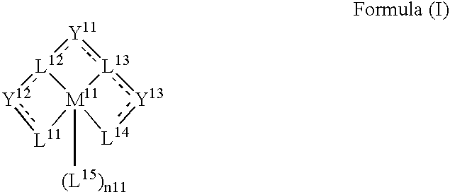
[L12]12:[Y12]:[L11][M11]13([(L15)n11])[L13](:[Y11]:2):[Y13]:[L14]3
